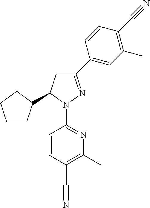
C1CC(C2CC(C3=CC(C)=C(C#N)C=C3)=NN2C2=NC(C)=C(C#N)C=C2)CC1
